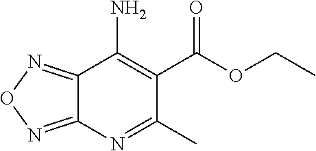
C1(C(OCC)=O)=C(N)C2=NON=C2N=C1C
